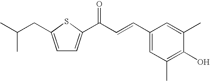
C1=C(CC(C)C)SC(C(C=CC2=CC(C)=C(O)C(C)=C2)=O)=C1
